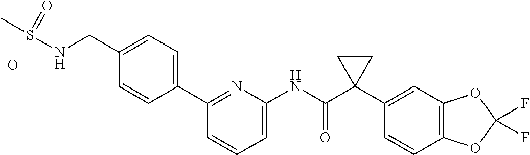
C1(CNS(C)=O)=CC=C(C2=NC(NC(C3(C4=CC5=C(C=C4)OC(F)(F)O5)CC3)=O)=CC=C2)C=C1.O
